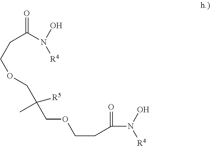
O=C(N(O)[R4])CCOCC(COCCC(=O)N(O)[R4])(C)[R5]
